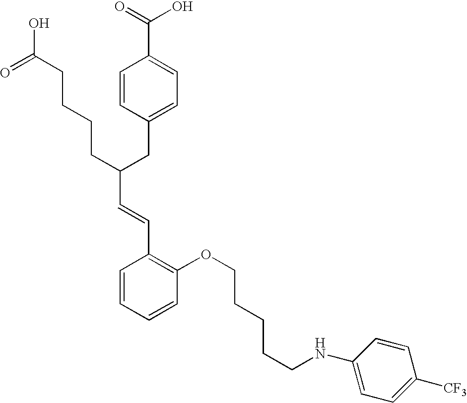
C(C(CC1=CC=C(C(=O)O)C=C1)CCCCC(O)=O)=CC1=C(OCCCCCNC2=CC=C([CF3])C=C2)C=CC=C1
